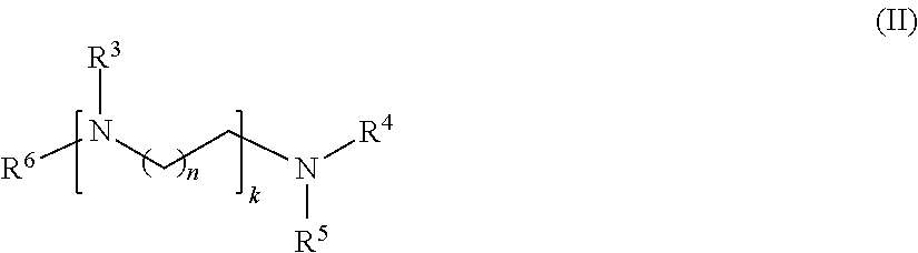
[R6]N(CCN([R4])[R5])[R3]
